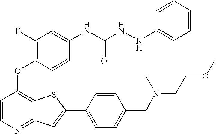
C12=NC=CC(OC3=C(F)C=C(NC(=O)NNC4=CC=CC=C4)C=C3)=C1SC(C1=CC=C(CN(CCOC)C)C=C1)=C2
